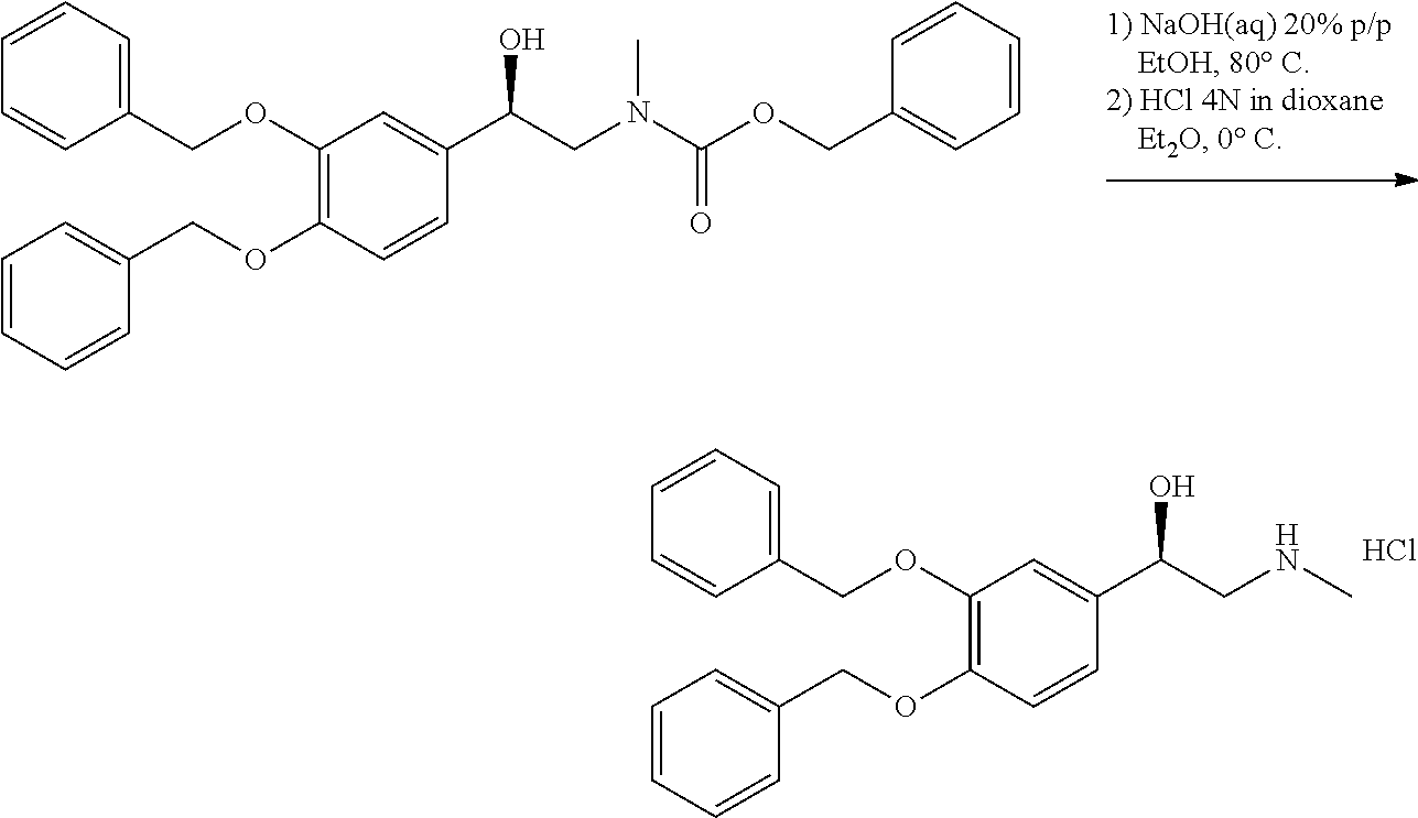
C1(OCC2=CC=CC=C2)=C(OCC2=CC=CC=C2)C=CC(C(CN(C(OCC2=CC=CC=C2)=O)C)O)=C1.C1(OCC2=CC=CC=C2)=C(OCC2=CC=CC=C2)C=CC(C(CNC)O)=C1.Cl
